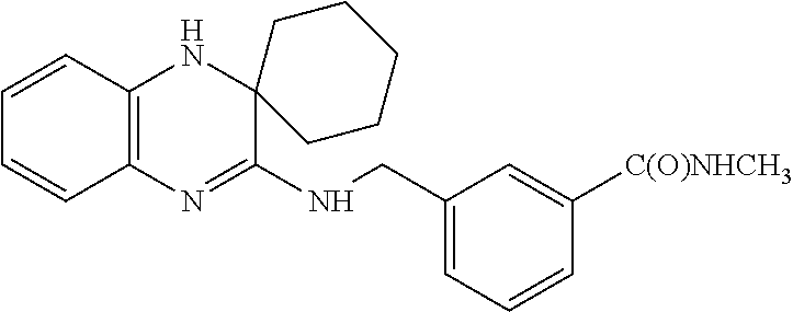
C1=CC2=C(C=C1)N=C(NCC1=CC=CC([C(O)NHCH3])=C1)C1(N2)CCCCC1
